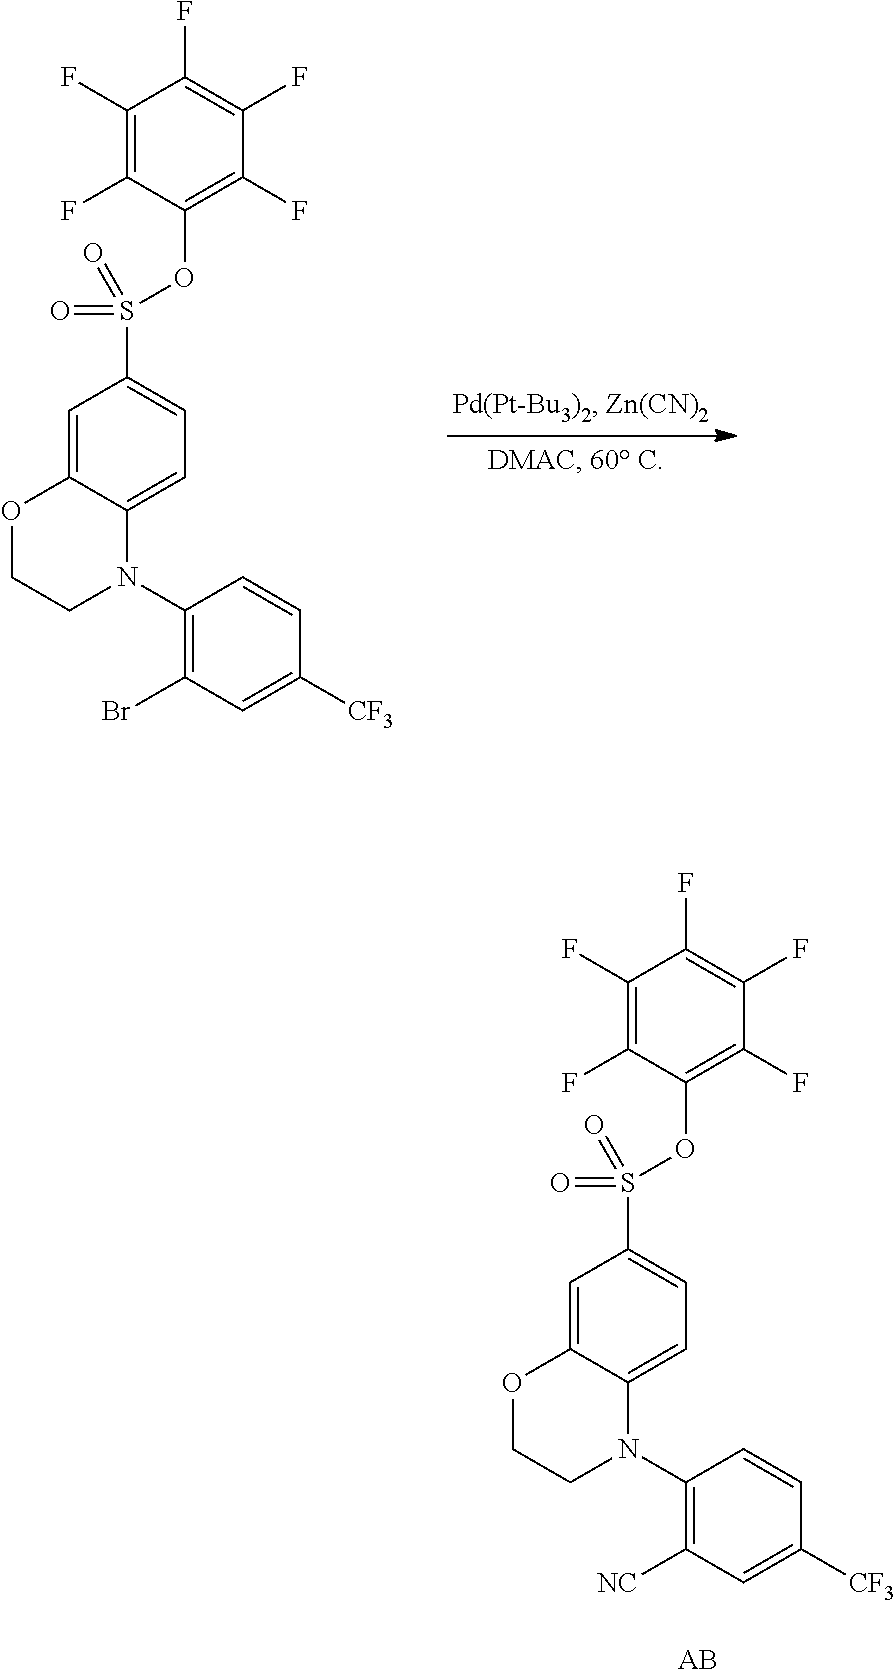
C1(F)=C(F)C(OS(C2=CC=C3C(=C2)OCCN3C2=C(Br)C=C([CF3])C=C2)(=O)=O)=C(F)C(F)=C1F.[AB].C1(F)=C(F)C(OS(C2=CC=C3C(=C2)OCCN3C2=C([NC])C=C([CF3])C=C2)(=O)=O)=C(F)C(F)=C1F
